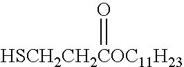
[HSCH2CH2COC11H23]=O
